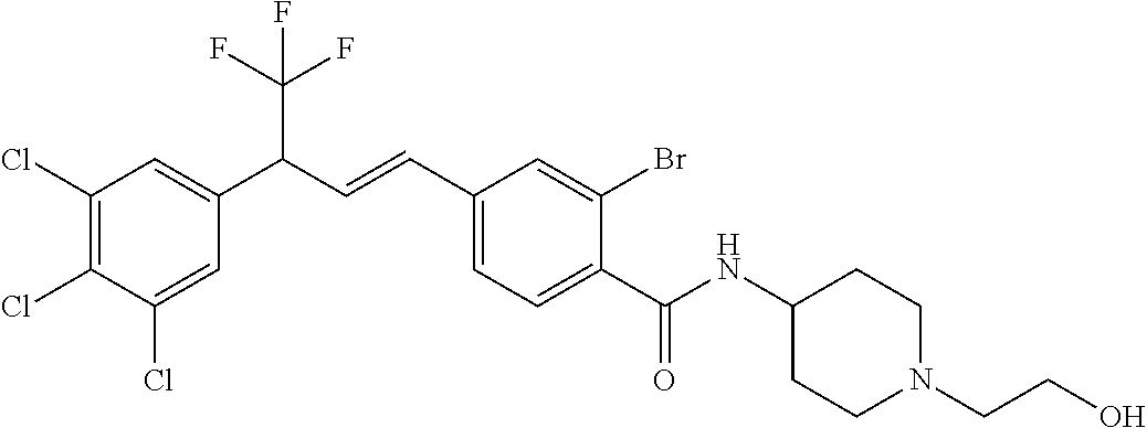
C1(C(=O)NC2CCN(CCO)CC2)=CC=C(C=CC(C2=CC(Cl)=C(Cl)C(Cl)=C2)C(F)(F)F)C=C1Br
